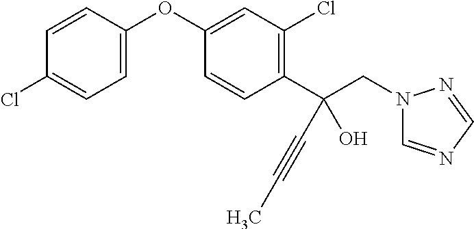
C1=CC(OC2=CC(Cl)=C(C(CN3C=NC=N3)(C#CC)O)C=C2)=CC=C1Cl
